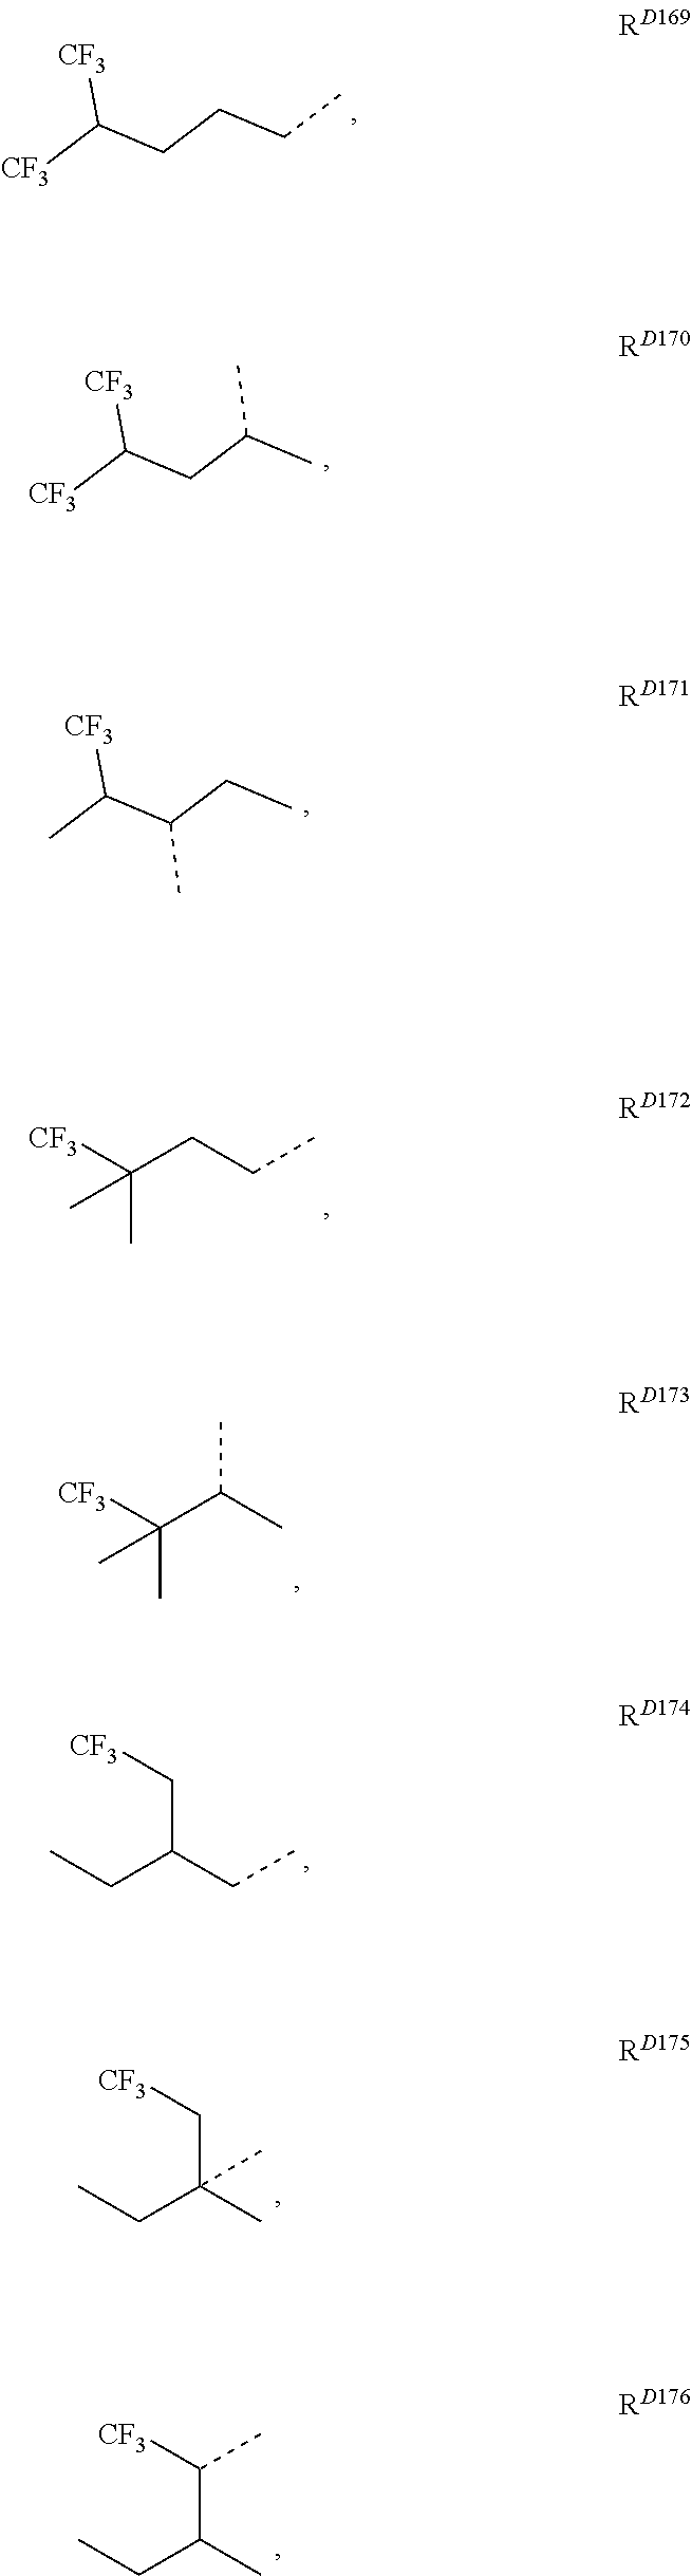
C(CC)CC([CF3])[CF3].C(C)(CC([CF3])[CF3])C.C(C)C(C(C)[CF3])C.CCCC([CF3])(C)C.CC(C([CF3])(C)C)C.CCC(CC)C[CF3].CC(CC)(C[CF3])C.CC(CC)C([CF3])C
